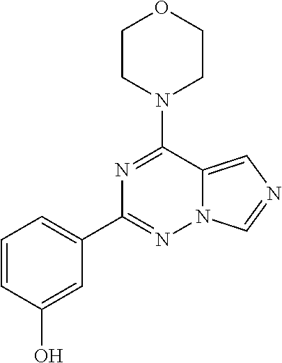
N12C(=CN=C1)C(N1CCOCC1)=NC(C1=CC=CC(O)=C1)=N2
